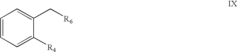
C1=CC=C([R4])C(C[R6])=C1
